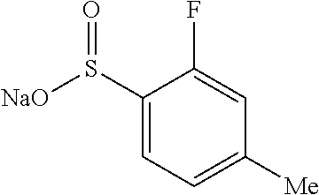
C1(S([NaO])=O)=CC=C([Me])C=C1F
